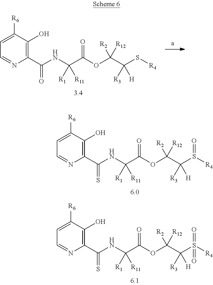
N(C(C(=O)OC(C(S[R4])([R3])[H])([R2])[R12])([R1])[R11])C(C1=C(O)C([R6])=CC=N1)=O.N(C(C(=O)OC(C(S([R4])(=O)=O)([R3])[H])([R2])[R12])([R1])[R11])C(C1=C(O)C([R6])=CC=N1)=S.N(C(C(=O)OC(C(S([R4])=O)([R3])[H])([R2])[R12])([R1])[R11])C(C1=C(O)C([R6])=CC=N1)=S
